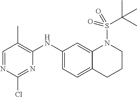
C1=NC(Cl)=NC(NC2=CC=C3C(=C2)N(S(=O)(=O)C(C)(C)C)CCC3)=C1C
